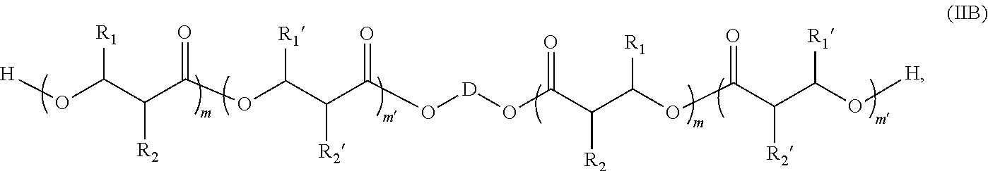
[H]OC(C(C(OC(C(C(O[D]OC(C(C(OC(C(C(O[H])[R1])[R2])=O)[R1])[R2])=O)=O)[R2])[R1])=O)[R2])[R1]
